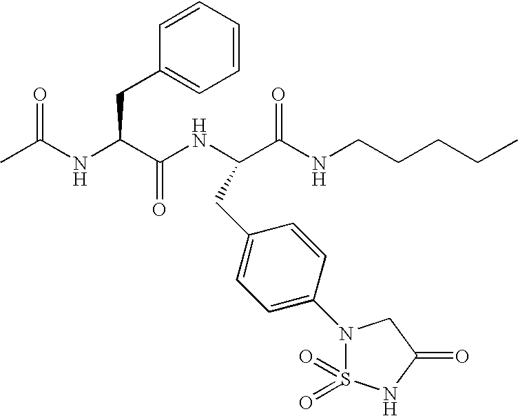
CC(NC(C(NC(C(NCCCCC)=O)CC1=CC=C(N2S(=O)(=O)NC(=O)C2)C=C1)=O)CC1=CC=CC=C1)=O
